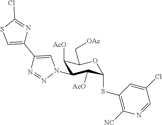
C1([AcO])C(N2C=C(C3=CSC(Cl)=N3)N=N2)C([AcO])C(SC2=C([NC])N=CC(Cl)=C2)OC1C[OAc]
